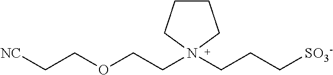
C1CCN(CCOCC[NC])(CCC[SO3-])C1
